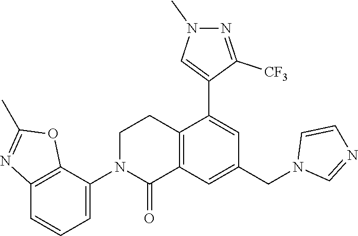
C12=C(C=C(CN3C=NC=C3)C=C1C1=CN(C)N=C1[CF3])C(=O)N(C1=CC=CC3=C1OC(C)=N3)CC2
